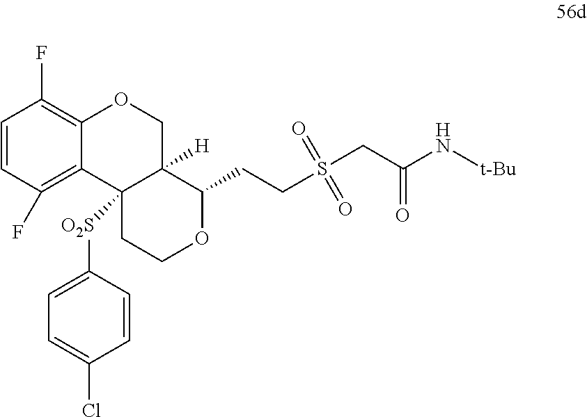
C1=CC(F)=C2C(=C1F)OCC1([H])C2([O2S]C2=CC=C(Cl)C=C2)CCOC1CCS(=O)(=O)CC(N[t-Bu])=O
